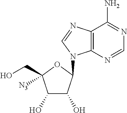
C12=C(N=CN=C1N)N(C1C(O)C(O)C(CO)([N3])O1)C=N2
